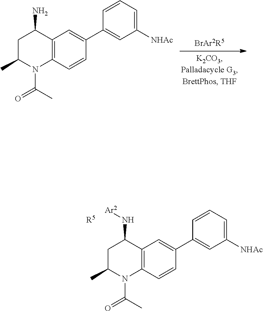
C12=C(N(C(=O)C)C(C)CC1N)C=CC(C1=CC([NHAc])=CC=C1)=C2.C12=C(N(C(=O)C)C(C)CC1N[Ar2])C=CC(C1=CC([NHAc])=CC=C1)=C2.[R5]
